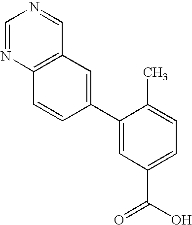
C1=NC2=C(C=N1)C=C(C1=CC(C(O)=O)=CC=C1C)C=C2
